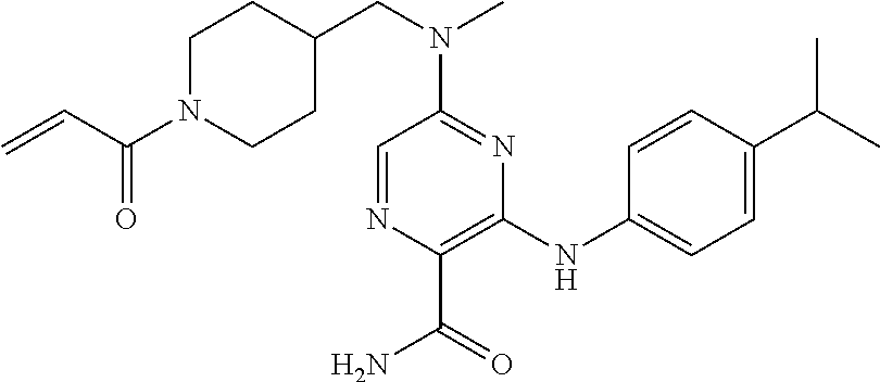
C1N(C(C=C)=O)CCC(CN(C2=NC(NC3=CC=C(C(C)C)C=C3)=C(C(N)=O)N=C2)C)C1
